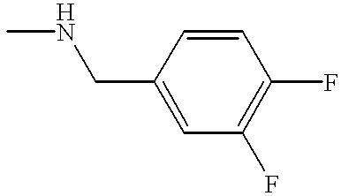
CNCC1=CC(F)=C(F)C=C1
